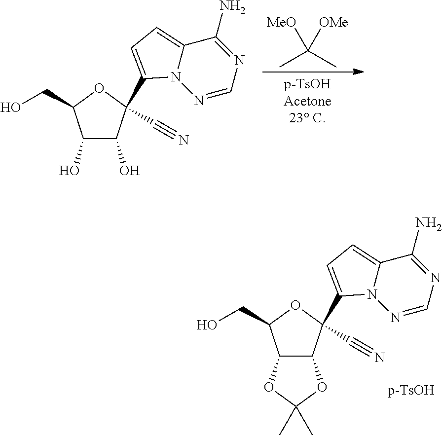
C1(O)C(O)C(C2=CC=C3N2N=CN=C3N)(C#N)OC1CO.CC(C)([MeO])[OMe].C12C(C(C3=CC=C4N3N=CN=C4N)(C#N)OC1CO)OC(C)(C)O2
